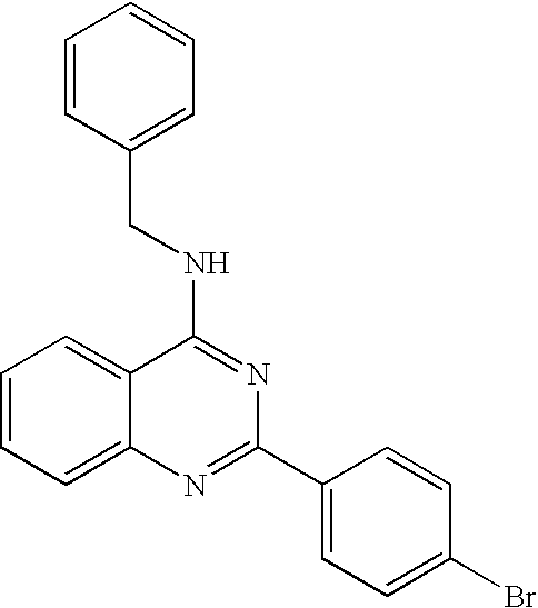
C(C1=CC=CC=C1)NC1=NC(C2=CC=C(Br)C=C2)=NC2=CC=CC=C12
